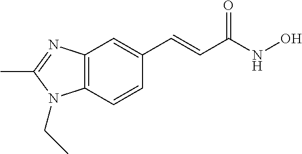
C12=C(C=CC(C=CC(NO)=O)=C1)N(CC)C(C)=N2
